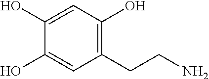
C1(CCN)=C(O)C=C(O)C(O)=C1
